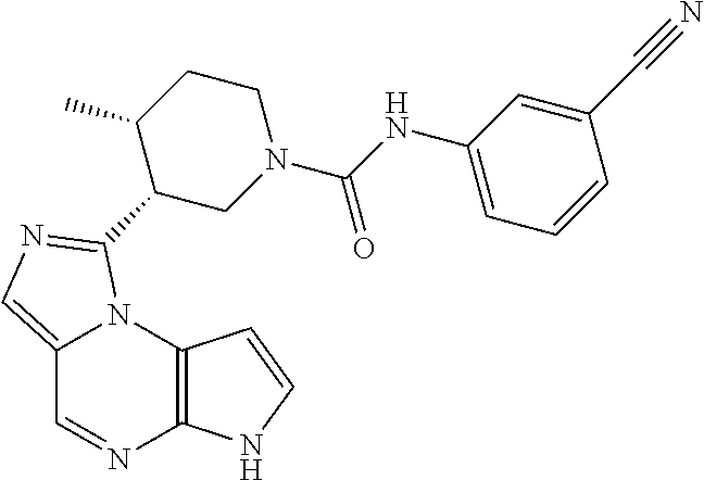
C12=CN=C(C3CN(C(NC4=CC=CC(C#N)=C4)=O)CCC3C)N1C1=C(N=C2)NC=C1
